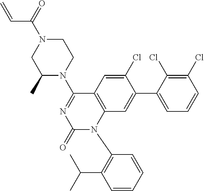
C1(Cl)=CC2=C(C=C1C1=CC=CC(Cl)=C1Cl)N(C1=C(C(C)C)C=CC=C1)C(=O)N=C2N1CCN(C(=O)C=C)CC1C
